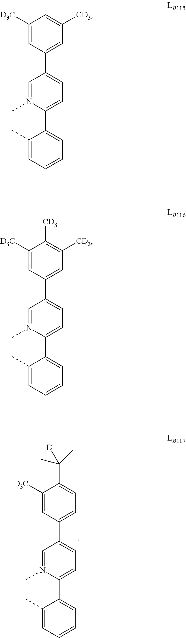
C1=N(C)C(C2=CC=CC=C2C)=CC=C1C1=CC=C(C([D])(C)C)C([D3C])=C1.C1=N(C)C(C2=CC=CC=C2C)=CC=C1C1=CC([CD3])=CC([D3C])=C1.C1=N(C)C(C2=CC=CC=C2C)=CC=C1C1=CC([CD3])=C([CD3])C([D3C])=C1
